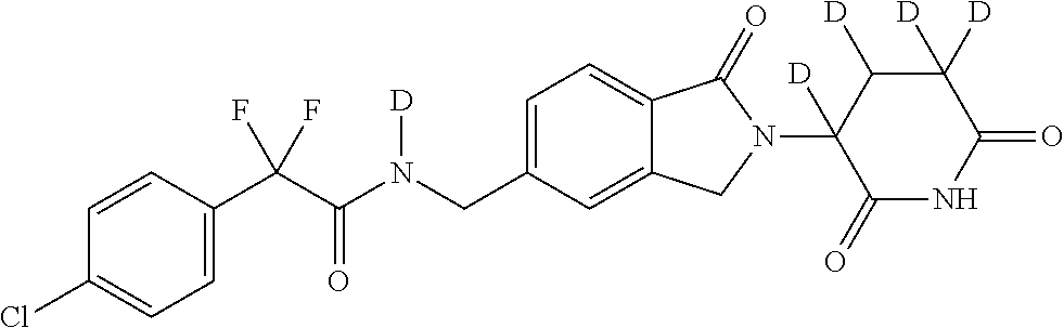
C1=CC(C(C(N(CC2=CC=C3C(=C2)CN(C2([D])C(=O)NC(=O)C([D])([D])C2[D])C3=O)[D])=O)(F)F)=CC=C1Cl
